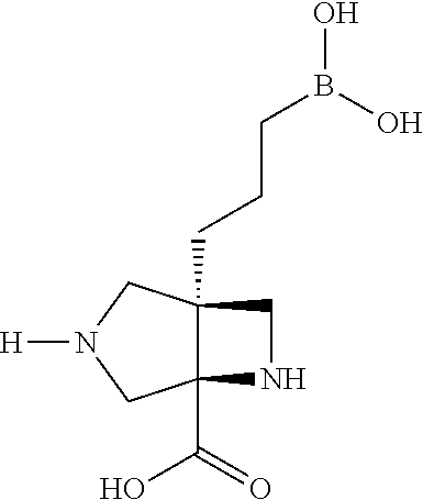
C12(C(O)=O)C(CCCB(O)O)(CN([H])C1)CN2
